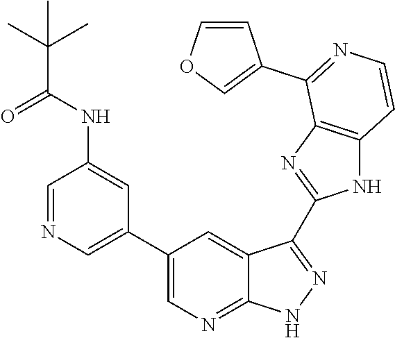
C1=NC=C(C2=CN=C3C(=C2)C(C2=NC4=C(N2)C=CN=C4C2=COC=C2)=NN3)C=C1NC(C(C)(C)C)=O
